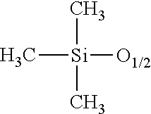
C[Si]([O1/2])(C)C
